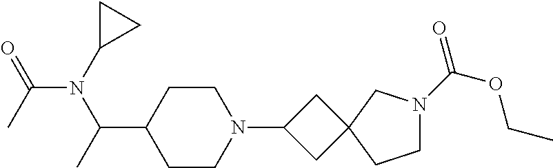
C1CC(C(N(C(=O)C)C2CC2)C)CCN1C1CC2(C1)CN(C(=O)OCC)CC2
